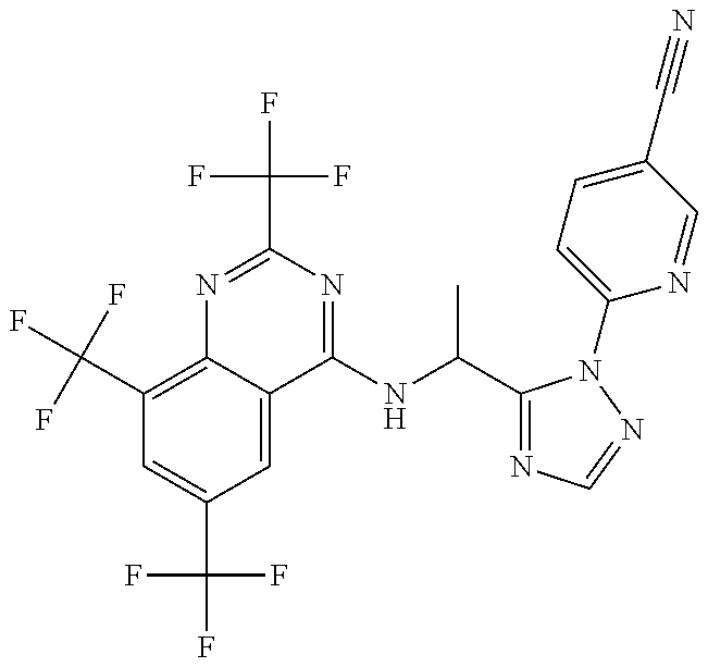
C1(C(F)(F)F)=C2C(=CC(C(F)(F)F)=C1)C(NC(C)C1=NC=NN1C1=CC=C(C#N)C=N1)=NC(C(F)(F)F)=N2
